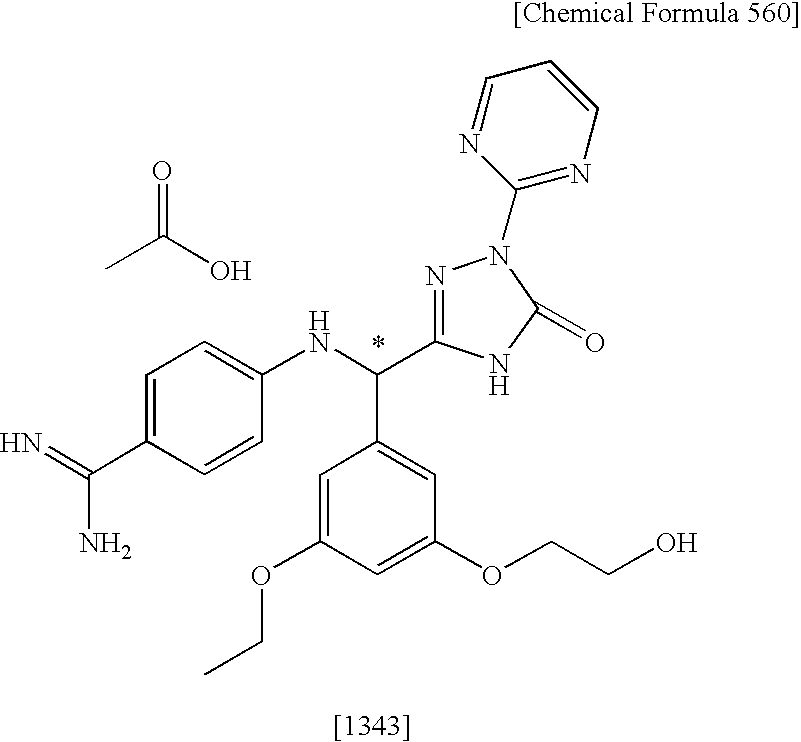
C1(OCCO)=CC(OCC)=CC(C(NC2=CC=C(C(=N)N)C=C2)C2=NN(C3=NC=CC=N3)C(=O)N2)=C1.CC(=O)O
